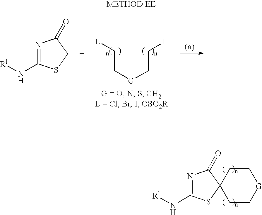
[L]CC[G]CC[L].N1=C(N[Rl])SCC1=O.N1=C(N[Rl])SC2(C1=O)CC[G]CC2
